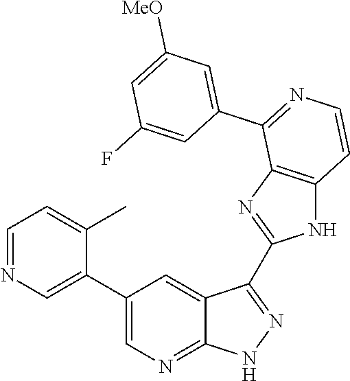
C1=NC=C(C2=CN=C3C(=C2)C(C2=NC4=C(N2)C=CN=C4C2=CC([MeO])=CC(F)=C2)=NN3)C(C)=C1
